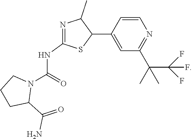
C1=CN=C(C(C(F)(F)F)(C)C)C=C1C1C(C)N=C(NC(N2CCCC2C(=O)N)=O)S1
